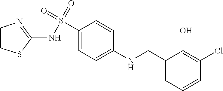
C1(CNC2=CC=C(S(=O)(=O)NC3=NC=CS3)C=C2)=CC=CC(Cl)=C1O
